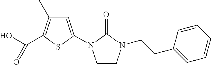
C1=C(N2CCN(CCC3=CC=CC=C3)C2=O)SC(C(O)=O)=C1C
